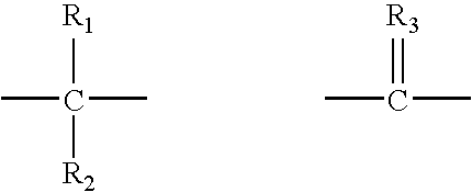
CC(C)([R1])[R2].CC(C)=[R3]
